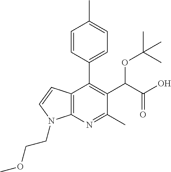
C12=C(N=C(C)C(C(C(O)=O)OC(C)(C)C)=C1C1=CC=C(C)C=C1)N(CCOC)C=C2
